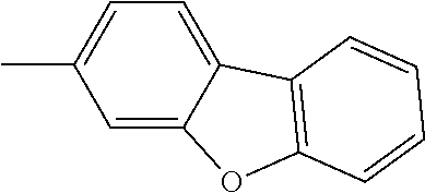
CC1=CC=C2C(=C1)OC1=C2C=CC=C1
